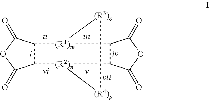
C1(=O)OC(=O)C2[(R1)m]3C4C(C(=O)OC4=O)[(R2)n](C12)[(R4)p][(R3)o]3
